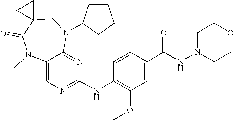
C12=CN=C(NC3=C(OC)C=C(C(NN4CCOCC4)=O)C=C3)N=C1N(C1CCCC1)CC1(C(=O)N2C)CC1
